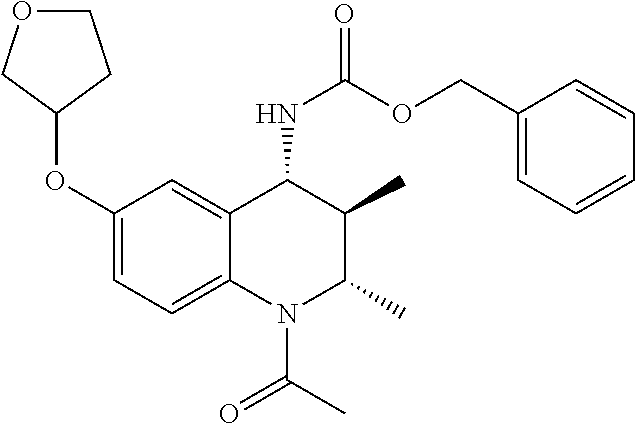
C1(OC2CCOC2)=CC=C2C(=C1)C(NC(=O)OCC1=CC=CC=C1)C(C)C(C)N2C(C)=O
